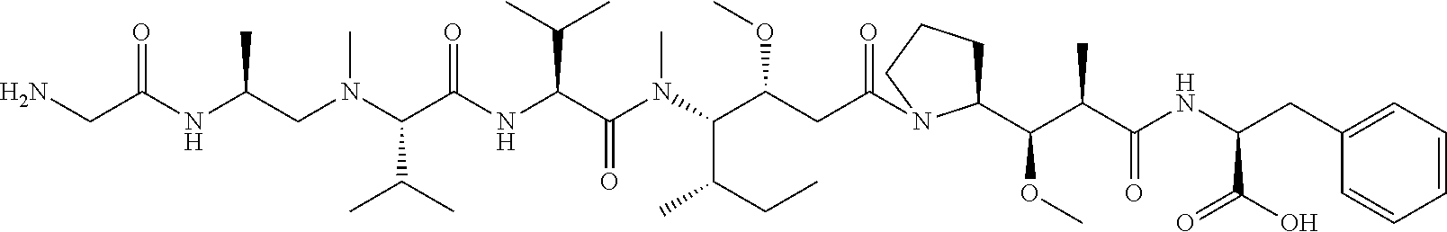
NCC(NC(CN(C(C(NC(C(N(C(C(CC(=O)N1C(C(C(C(NC(CC2=CC=CC=C2)C(O)=O)=O)C)OC)CCC1)OC)C(CC)C)C)=O)C(C)C)=O)C(C)C)C)C)=O
